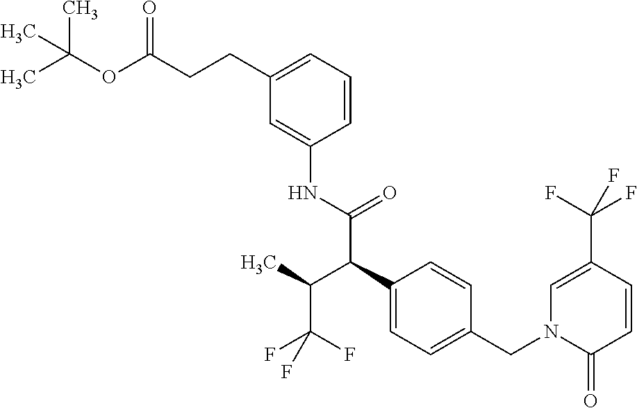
C1=C(NC(C(C2=CC=C(CN3C(=O)C=CC(C(F)(F)F)=C3)C=C2)C(C)C(F)(F)F)=O)C=CC=C1CCC(OC(C)(C)C)=O
